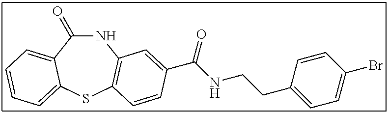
C1(=O)NC2=C(SC3=CC=CC=C13)C=CC(C(NCCC1=CC=C(Br)C=C1)=O)=C2
